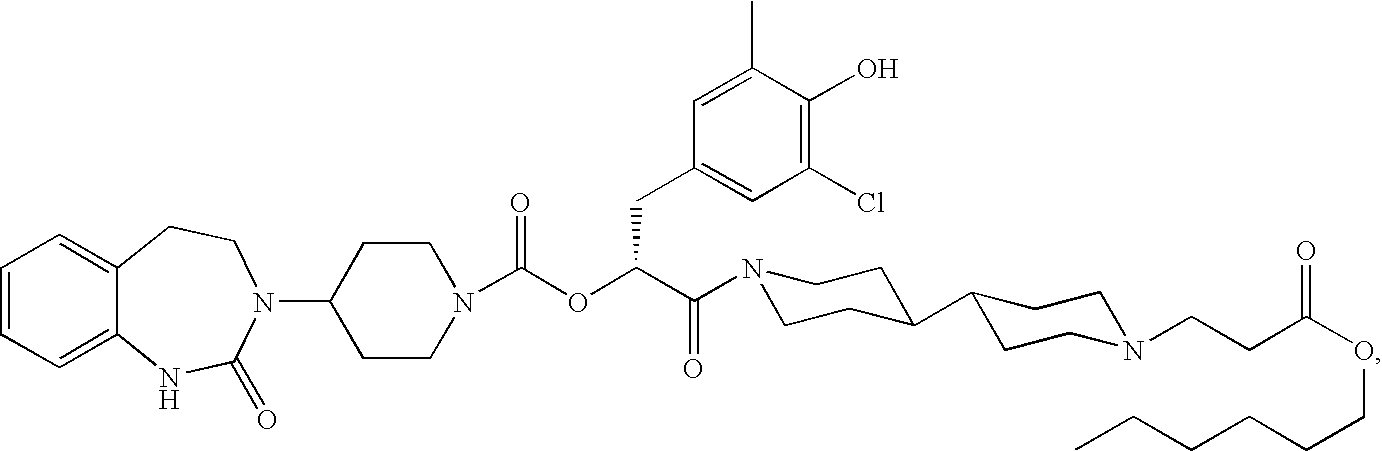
C1=CC=C2C(=C1)CCN(C1CCN(C(OC(C(=O)N3CCC(C4CCN(CCC(OCCCCCC)=O)CC4)CC3)CC3=CC(Cl)=C(O)C(C)=C3)=O)CC1)C(=O)N2
